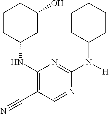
C1CC(NC2=C(C#N)C=NC(N(C3CCCCC3)[H])=N2)CC(O)C1
